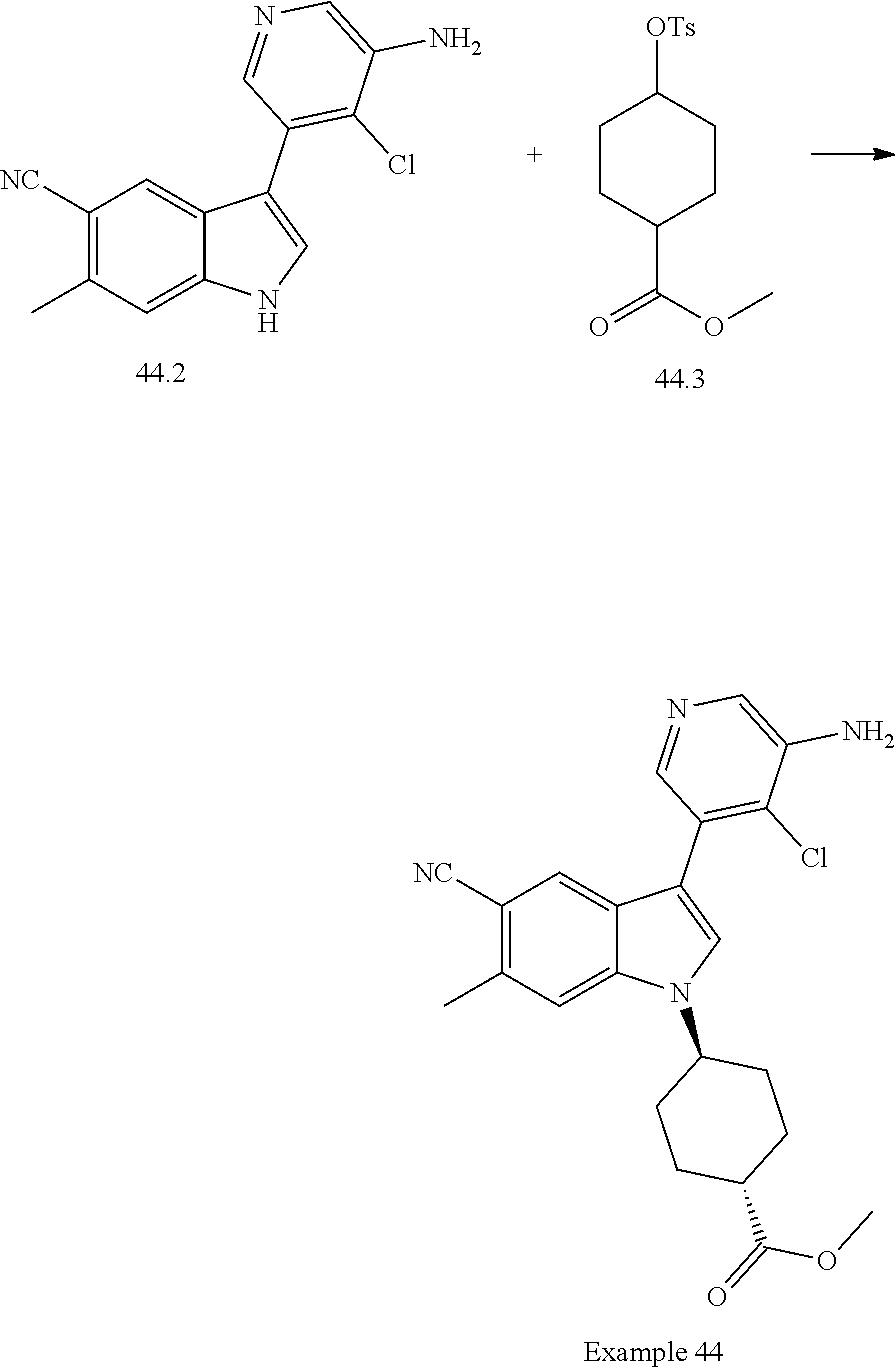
C1([NC])=C(C)C=C2C(=C1)C(C1=C(Cl)C(N)=CN=C1)=CN2C1CCC(C(=O)OC)CC1.C1([NC])=C(C)C=C2C(=C1)C(C1=C(Cl)C(N)=CN=C1)=CN2.C1CC(C(OC)=O)CCC1[OTs]
